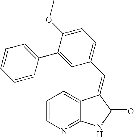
C1=CN=C2C(=C1)C(=CC1=CC=C(OC)C(C3=CC=CC=C3)=C1)C(=O)N2
